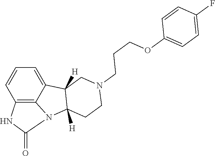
C1=CC2=C3C(=C1)C1([H])C([H])(N3C(=O)N2)CCN(CCCOC2=CC=C(F)C=C2)C1
